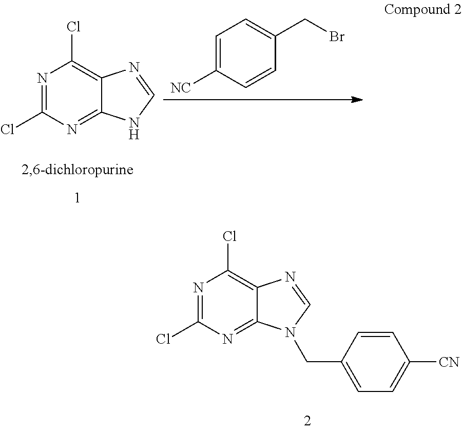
N1=C(Cl)N=C2C(=C1Cl)N=CN2.C1=C([NC])C=CC(CBr)=C1.N1=C(Cl)N=C2C(=C1Cl)N=CN2CC1=CC=C([CN])C=C1
